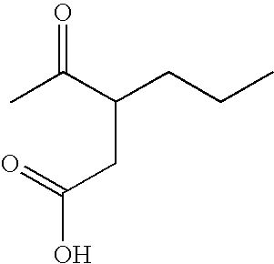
CC(C(CCC)CC(O)=O)=O
